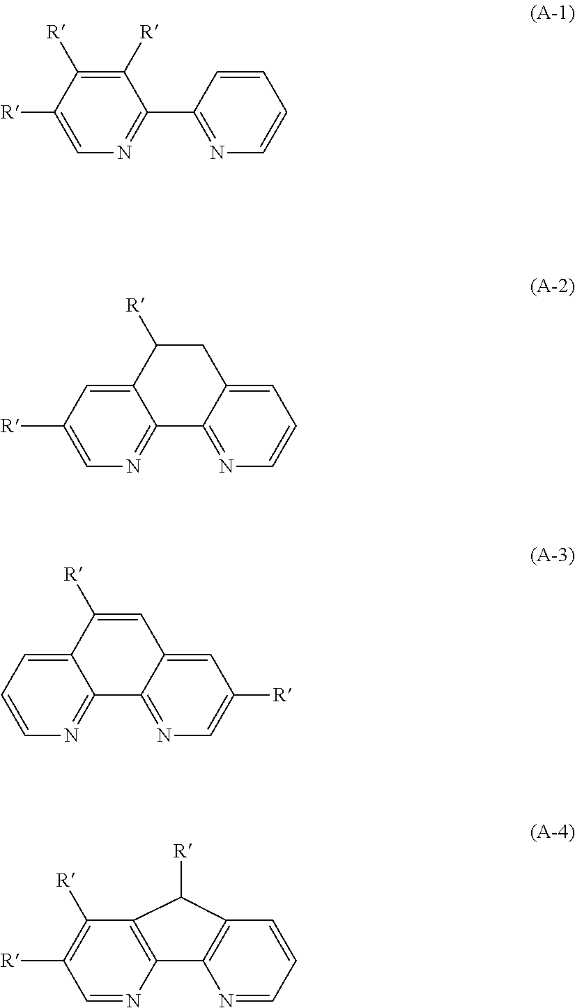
C1([R])=C([R])C([R])=CN=C1C1=NC=CC=C1.C12=CC([R])=CN=C1C1=NC=CC=C1CC2[R].C12=CC=CN=C1C1=NC=C([R])C=C1C=C2[R].C12=C(N=CC([R])=C1[R])C1=C(C=CC=N1)C2[R]
